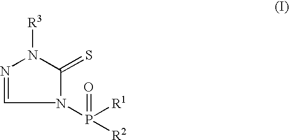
N1=CN(P(=O)([R2])[R1])C(=S)N1[R3]
